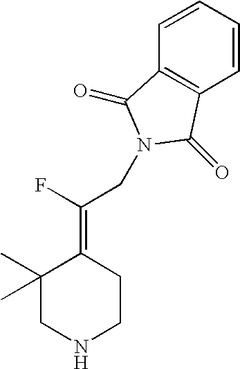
C1(C)(C)CNCCC1=C(F)CN1C(=O)C2=C(C=CC=C2)C1=O
